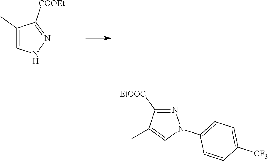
C1(C)=CNN=C1[COOEt].N1=C([EtOOC])C(C)=CN1C1=CC=C([CF3])C=C1
